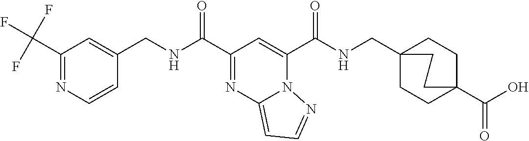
C1(C(F)(F)F)=NC=CC(CNC(C2=NC3=CC=NN3C(C(NCC34CCC(C(O)=O)(CC3)CC4)=O)=C2)=O)=C1
